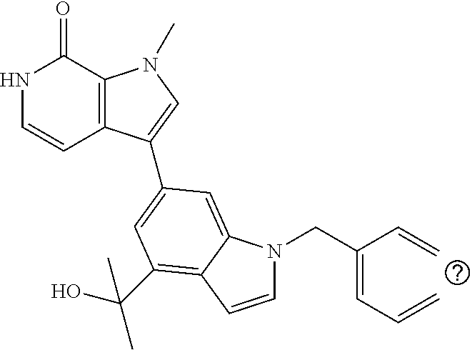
N1C=CC2=C(C1=O)N(C)C=C2C1=CC(C(O)(C)C)=C2C(=C1)N(CC(=CC=C)C=C)C=C2
